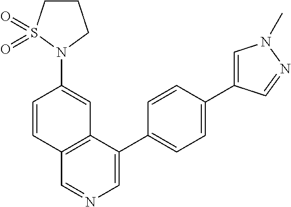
C1CS(=O)(=O)N(C2=CC3=C(C=C2)C=NC=C3C2=CC=C(C3=CN(C)N=C3)C=C2)C1
